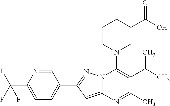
C1=NC(C(F)(F)F)=CC=C1C1=NN2C(=C1)N=C(C)C(C(C)C)=C2N1CC(C(O)=O)CCC1
